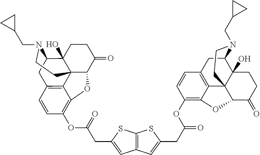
C12=C(C=C(CC(OC3=C4C5=C(C=C3)CC3C6(O)C5(C(C(=O)CC6)O4)CCN3CC3CC3)=O)S1)C=C(CC(OC1=C3C4=C(C=C1)CC1C5(O)C4(C(C(=O)CC5)O3)CCN1CC1CC1)=O)S2
